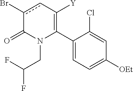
C1(C2=C([Y])cc(Br)C(=O)N2CC(F)F)=CC=C([OEt])C=C1Cl
